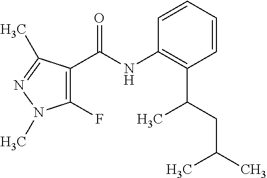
C1=CC=CC(C(CC(C)C)C)=C1NC(=O)C1=C(F)N(C)N=C1C
